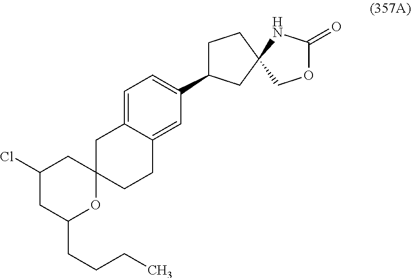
C1C2(CCC3=CC(C4CCC5(C4)COC(=O)N5)=CC=C13)CC(Cl)CC(CCCC)O2
